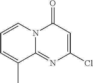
ClC1=CC(=O)N2C(=N1)C(C)=CC=C2
